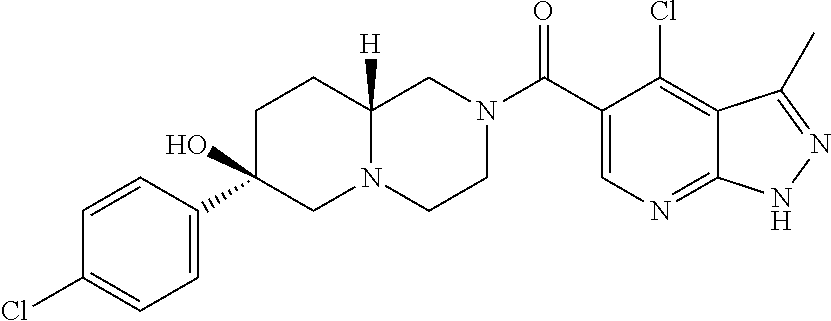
C12=NC=C(C(N3CCN4C([H])(C3)CCC(C3=CC=C(Cl)C=C3)(O)C4)=O)C(Cl)=C1C(C)=NN2
